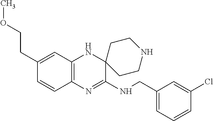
C12=C(N=C(NCC3=CC=CC(Cl)=C3)C3(N1)CCNCC3)C=CC(CCOC)=C2
